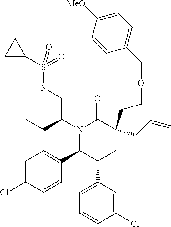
S(N(CC(N1C(C2=CC=C(Cl)C=C2)C(C2=CC=CC(Cl)=C2)CC(CCOCC2=CC=C([MeO])C=C2)(CC=C)C1=O)CC)C)(C1CC1)(=O)=O
